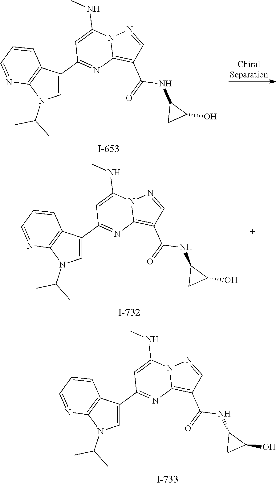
C1(C2=NC3=C(C(NC4CC4O)=O)C=NN3C(NC)=C2)=CN(C(C)C)C2=C1C=CC=N2.C1(C2=NC3=C(C(NC4CC4O)=O)C=NN3C(NC)=C2)=CN(C(C)C)C2=C1C=CC=N2.C1(C2=NC3=C(C(NC4CC4O)=O)C=NN3C(NC)=C2)=CN(C(C)C)C2=C1C=CC=N2
